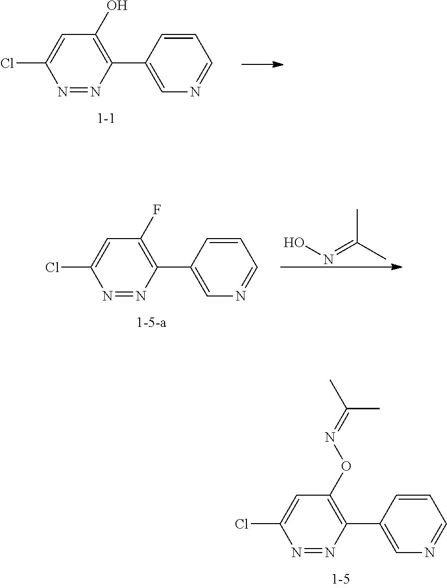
N1=NC(C2=CN=CC=C2)=C(O)C=C1Cl.N1=NC(C2=CN=CC=C2)=C(F)C=C1Cl.ON=C(C)C.N1=NC(C2=CN=CC=C2)=C(ON=C(C)C)C=C1Cl
